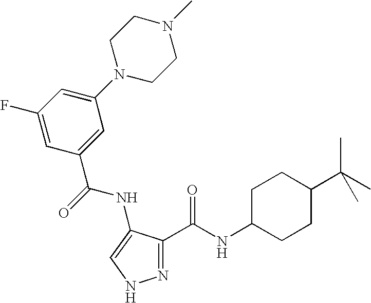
C1(F)=CC(C(NC2=CNN=C2C(=O)NC2CCC(C(C)(C)C)CC2)=O)=CC(N2CCN(C)CC2)=C1
